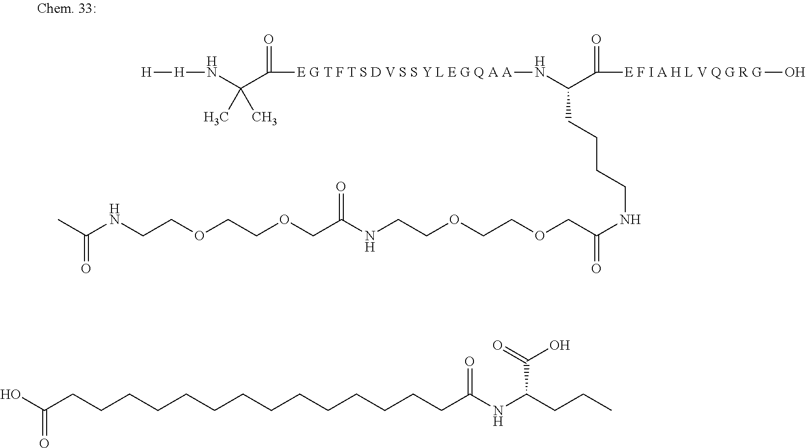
C([E G T F T S D V S S Y L E G Q A A]NC(C([E F I A H L V Q G R G]O)=O)CCCCNC(=O)COCCOCCNC(COCCOCCNC(=O)C)=O)(=O)C(N[H][H])(C)C.CCCC(NC(CCCCCCCCCCCCCCC(O)=O)=O)C(=O)O
